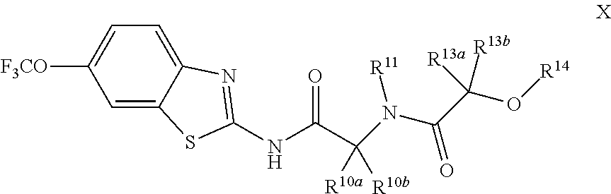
C1=C2C(=CC=C1[F3CO])N=C(NC(=O)C(N(C(C(O[R14])([R13a])[R13b])=O)[R11])([R10a])[R10b])S2
